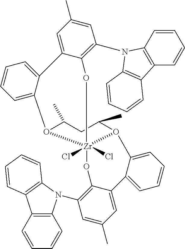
C1=C2O3C(C)CC(C)O4[Zr]3(Cl)(Cl)(OC3=C(N5C6=C(C=CC=C6)C6=C5C=CC=C6)C=C(C)C=C3C2=CC=C1)OC1=C(N2C3=C(C=CC=C3)C3=C2C=CC=C3)C=C(C)C=C1C1=CC=CC=C41
